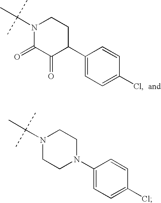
N1(C(C)(C)C)C(=O)C(=O)C(C2=CC=C(Cl)C=C2)CC1.N1(C(C)(C)C)CCN(C2=CC=C(Cl)C=C2)CC1
